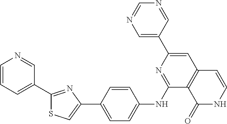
C1(C2=CC3=C(C(NC4=CC=C(C5=CSC(C6=CC=CN=C6)=N5)C=C4)=N2)C(=O)NC=C3)=CN=CN=C1
